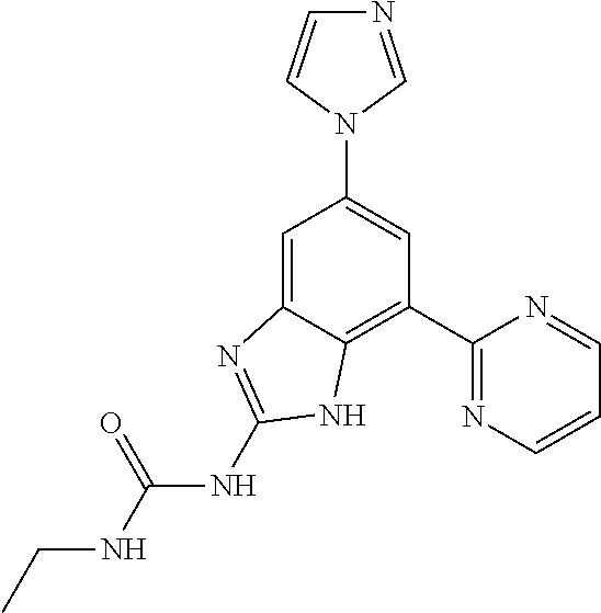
C1=C2C(=C(C3=NC=CC=N3)C=C1N1C=NC=C1)NC(NC(NCC)=O)=N2
